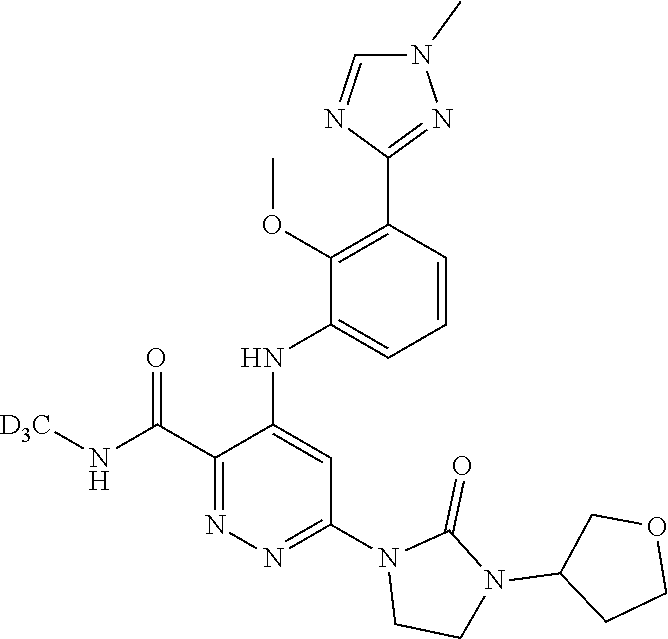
C1(C(N[D3C])=O)=NN=C(N2CCN(C3CCOC3)C2=O)C=C1NC1=CC=CC(C2=NN(C)C=N2)=C1OC
